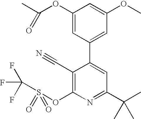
C1(OC(C)=O)=CC(C2=CC(C(C)(C)C)=NC(OS(C(F)(F)F)(=O)=O)=C2C#N)=CC(OC)=C1
